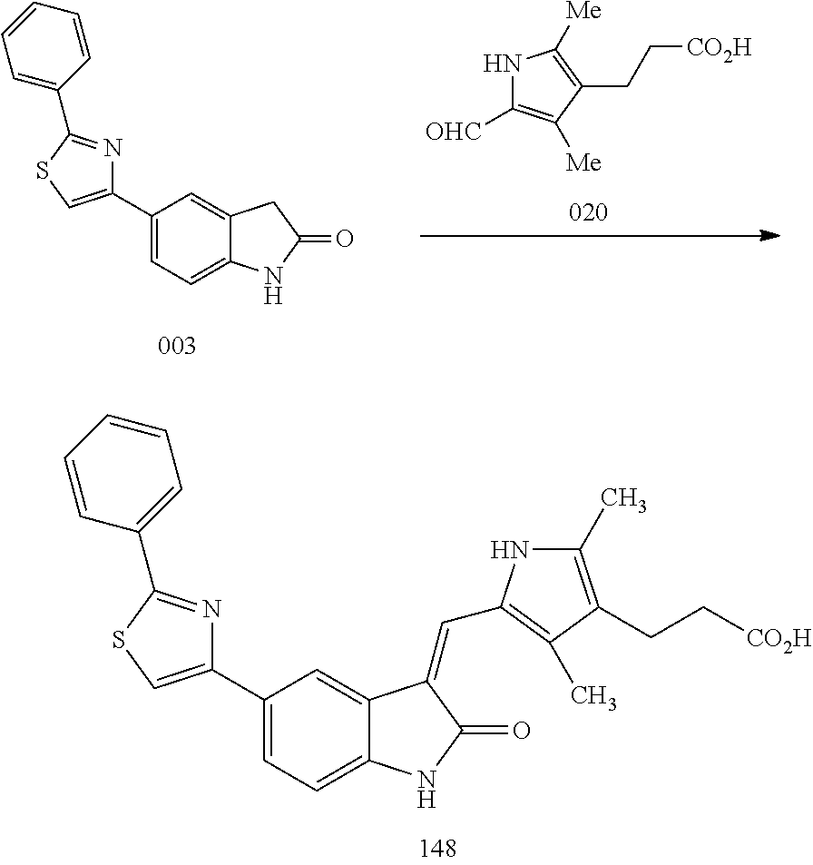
C1(C2=CSC(C3=CC=CC=C3)=N2)=CC=C2C(=C1)CC(=O)N2.N1C([OHC])=C([Me])C(CC[CO2H])=C1[Me].C1(C2=CC=C3C(=C2)C(=CC2=C(C)C(CC[CO2H])=C(C)N2)C(=O)N3)=CSC(C2=CC=CC=C2)=N1
